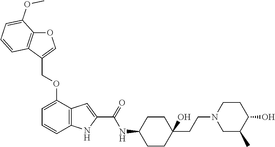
C12=C(C(OCC3=COC4=C3C=CC=C4OC)=CC=C1)C=C(C(=O)NC1CCC(CCN3CC(C)C(O)CC3)(O)CC1)N2
